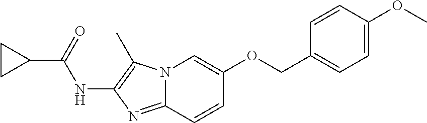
N12C(=NC(NC(C3CC3)=O)=C1C)C=CC(OCC1=CC=C(OC)C=C1)=C2
